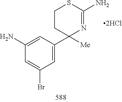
C1(N)=CC(C2([Me])N=C(N)SCC2)=CC(Br)=C1
